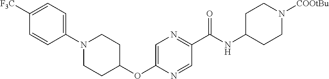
C1([F3C])=CC=C(N2CCC(OC3=CN=C(C(NC4CCN([COOtBu])CC4)=O)C=N3)CC2)C=C1
